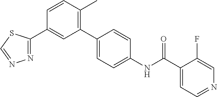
C1=CC(C)=C(C2=CC=C(NC(C3=CC=NC=C3F)=O)C=C2)C=C1C1=NN=CS1
